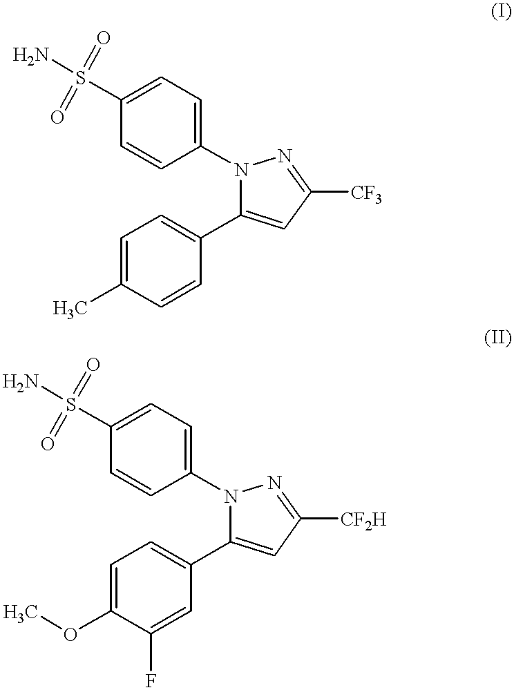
C1(N2C(C3=CC=C(C)C=C3)=CC([CF3])=N2)=CC=C(S(N)(=O)=O)C=C1.C1(N2C(C3=CC=C(OC)C(F)=C3)=CC([CF2H])=N2)=CC=C(S(N)(=O)=O)C=C1
